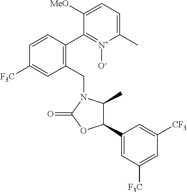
C1(CN2C(C)C(C3=CC([F3C])=CC([CF3])=C3)OC2=O)=C(C2=[N+]([O-])C(C)=CC=C2[MeO])C=CC([F3C])=C1
